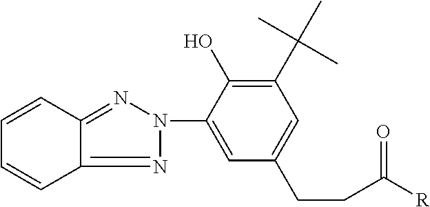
C1=CC2=NN(C3=CC(CCC([R])=O)=CC(C(C)(C)C)=C3O)N=C2C=C1
